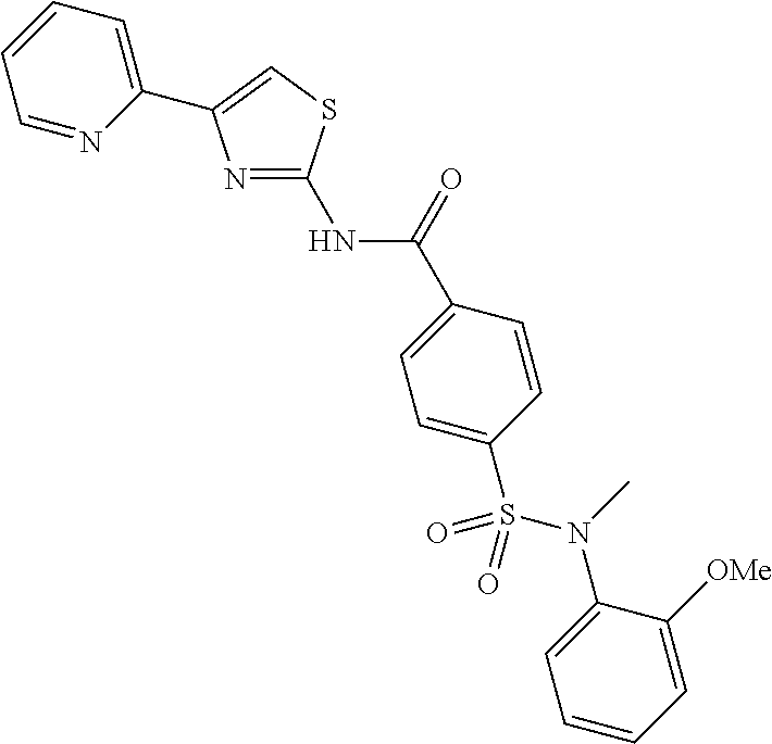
N(C(=O)C1=CC=C(S(N(C2=CC=CC=C2[OMe])C)(=O)=O)C=C1)C1=NC(C2=CC=CC=N2)=CS1
